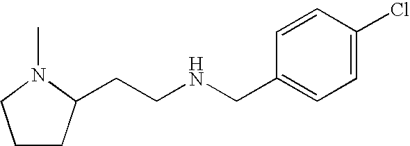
C1CC(CCNCC2=CC=C(Cl)C=C2)N(C)C1
